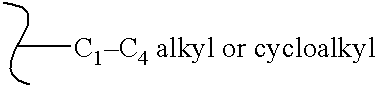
C[C1C4 alkyl or cycloalkyl]
